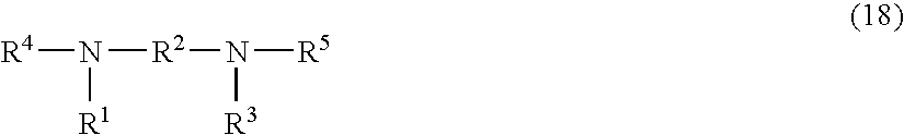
[R4]N([R1])[R2]N([R3])[R5]
